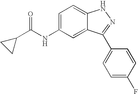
N(C1=CC=C2C(=C1)C(C1=CC=C(F)C=C1)=NN2)C(=O)C1CC1
